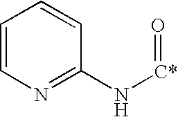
C1=CN=C(N[C*]=O)C=C1
